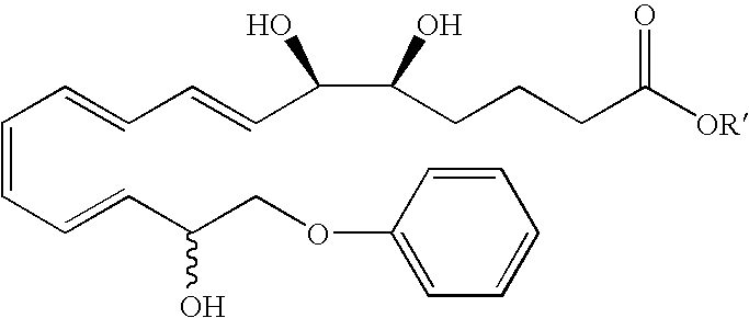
C(=CC=CC(COC1=CC=CC=C1)O)C=CC=CC(C(CCCC([OR])=O)O)O
